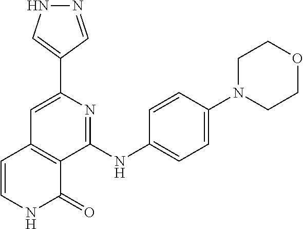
C1(C2=CNN=C2)=CC2=C(C(NC3=CC=C(N4CCOCC4)C=C3)=N1)C(=O)NC=C2
